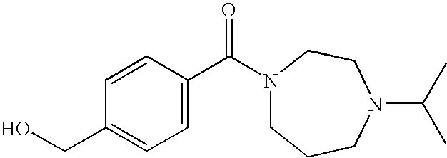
OCC1=CC=C(C(=O)N2CCCN(C(C)C)CC2)C=C1
